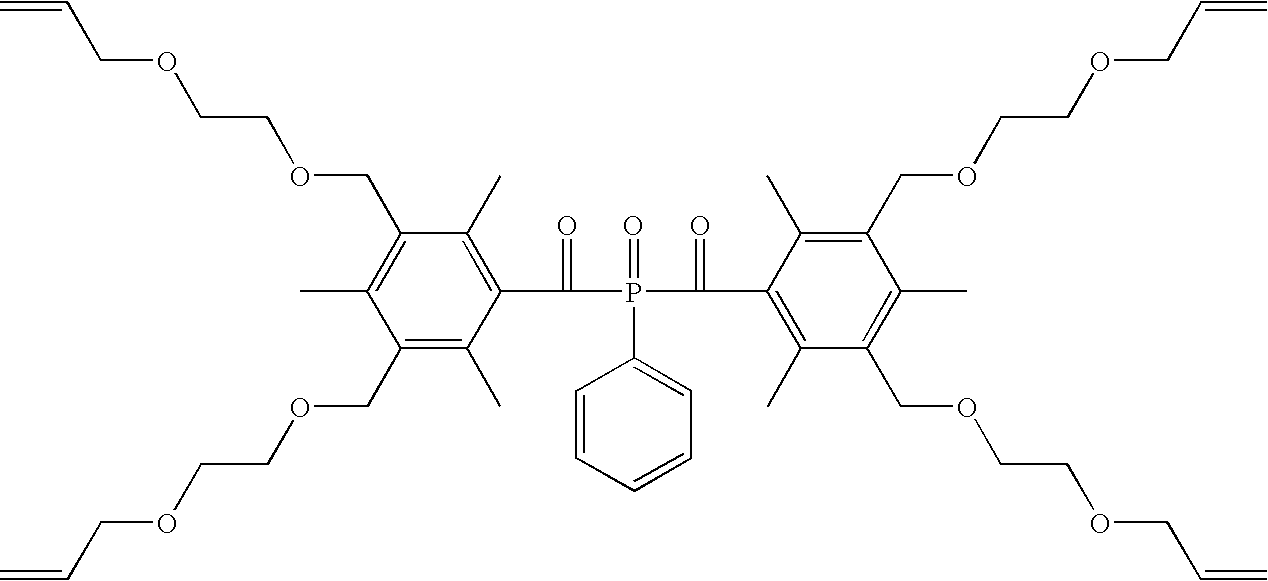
C=CCOCCOCC1=C(C)C(COCCOCC=C)=C(C)C(C(=O)P(=O)(C(=O)C2=C(C)C(COCCOCC=C)=C(C)C(COCCOCC=C)=C2C)C2=CC=CC=C2)=C1C
